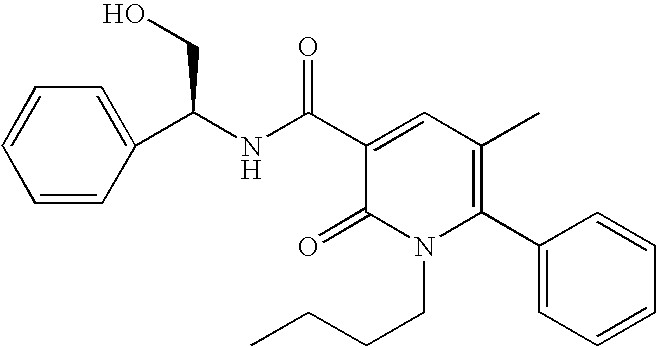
C1=CC=CC(C(NC(C2=CC(C)=C(C3=CC=CC=C3)N(CCCC)C2=O)=O)CO)=C1
